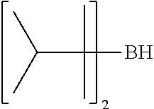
CC(C)C(B)(C)C
